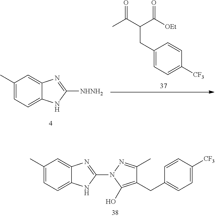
C1=C(C)C=C2C(=C1)NC(N1C(O)=C(CC3=CC=C([CF3])C=C3)C(C)=N1)=N2.C1=C(C)C=C2C(=C1)NC([NHNH2])=N2.CC(C(C([OEt])=O)CC1=CC=C([CF3])C=C1)=O
